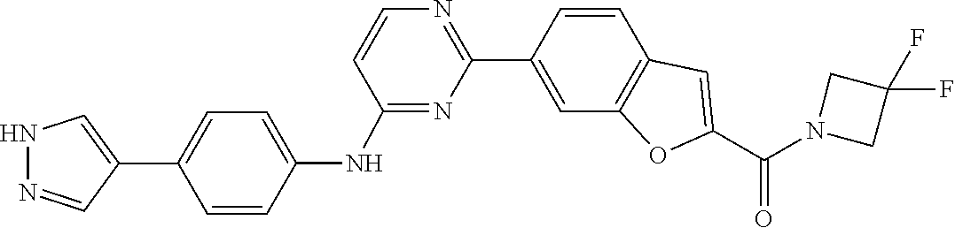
N1(C(C2=CC3=C(O2)C=C(C2=NC=CC(NC4=CC=C(C5=CNN=C5)C=C4)=N2)C=C3)=O)CC(F)(F)C1
